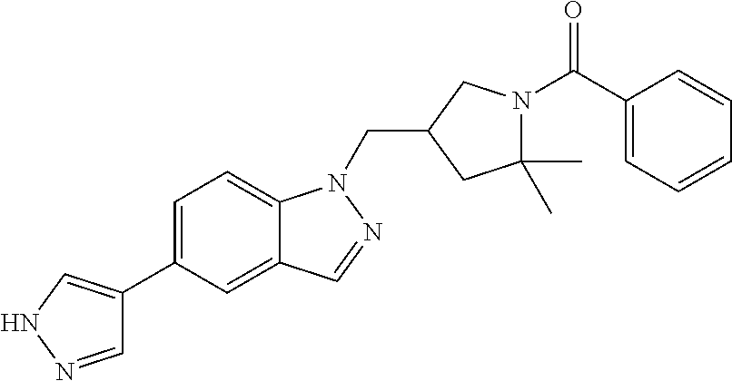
C1=NNC=C1C1=CC=C2C(=C1)C=NN2CC1CN(C(C2=CC=CC=C2)=O)C(C)(C)C1
